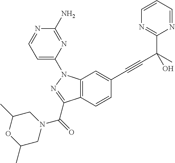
C1(C(C#CC2=CC3=C(C=C2)C(C(N2CC(C)OC(C)C2)=O)=NN3C2=CC=NC(N)=N2)(O)C)=NC=CC=N1
